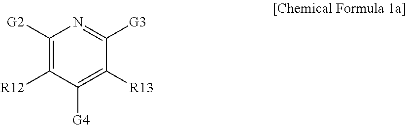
C1([G2])=C([R12])C([G4])=C([R13])C([G3])=N1
